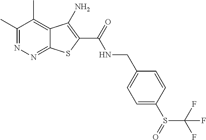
C1(C)=NN=C2C(=C1C)C(N)=C(C(=O)NCC1=CC=C(S(C(F)(F)F)=O)C=C1)S2
